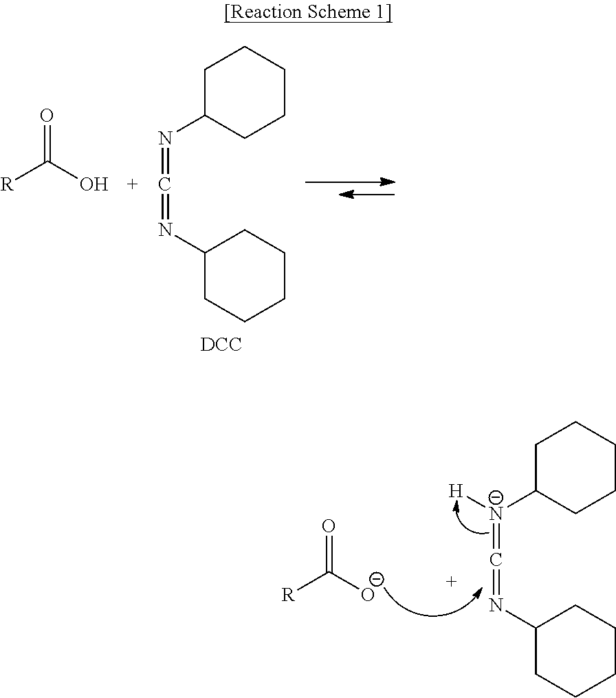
[N-](=C=NC1CCCCC1)(C1CCCCC1)[H].[R]C([O-])=O.N(=C=NC1CCCCC1)C1CCCCC1.[DCC].[R]C(O)=O
